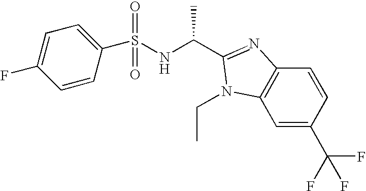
C1=C(C(F)(F)F)C=CC2=C1N(CC)C(C(NS(C1=CC=C(F)C=C1)(=O)=O)C)=N2
